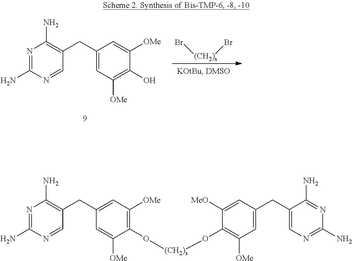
N1=C(N)N=CC(CC2=CC([OMe])=C(O)C([OMe])=C2)=C1N.Br[(CH2)x]Br.N1=C(N)N=CC(CC2=CC([OMe])=C(O[(CH2)x]OC3=C([OMe])C=C(CC4=CN=C(N)N=C4N)C=C3[MeO])C([OMe])=C2)=C1N
